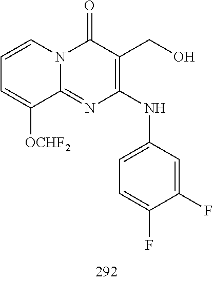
C1=CC=C([OCHF2])C2=NC(NC3=CC=C(F)C(F)=C3)=C(CO)C(=O)N12
